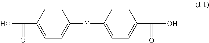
OC(C1=CC=C([Y]C2=CC=C(C(O)=O)C=C2)C=C1)=O
